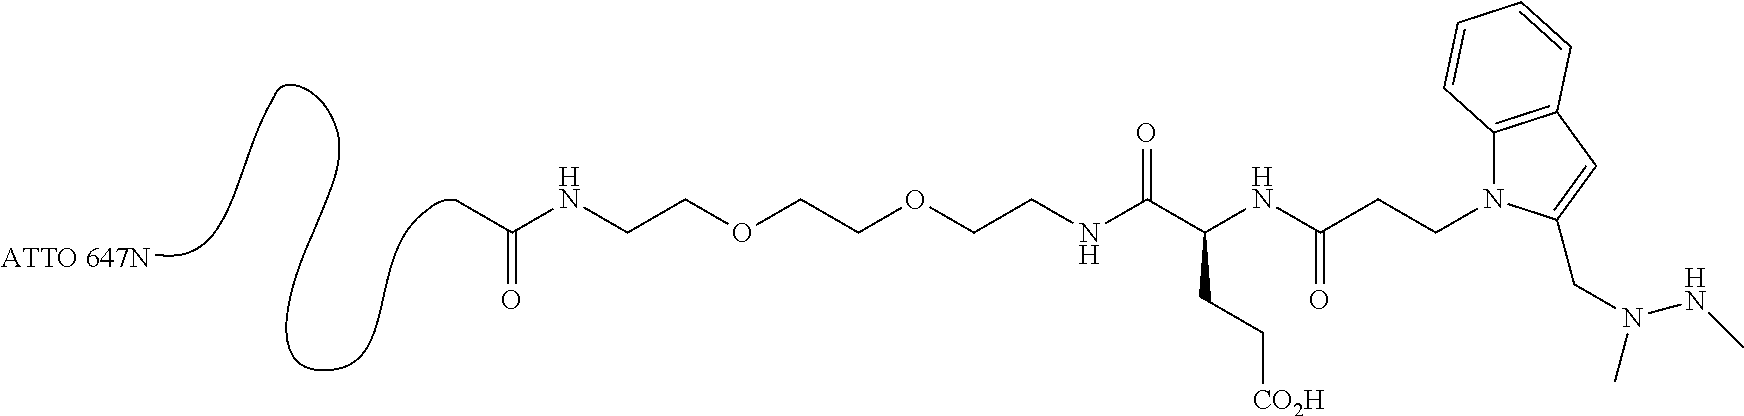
CC(=O)NCCOCCOCCNC(C(NC(CCN1C2=C(C=C1CN(NC)C)C=CC=C2)=O)CC[CO2H])=O
